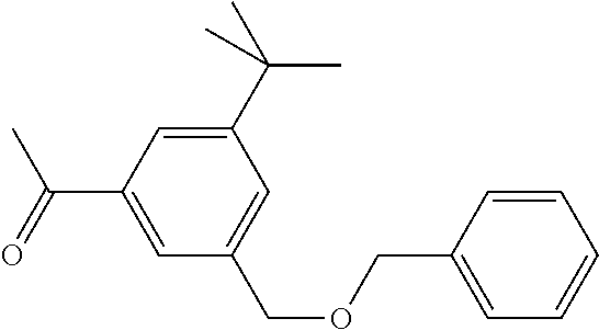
C1=CC(COCC2=CC(C(C)(C)C)=CC(C(C)=O)=C2)=CC=C1
